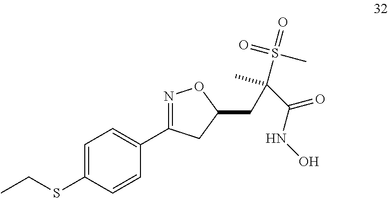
C1=CC(SCC)=CC=C1C1=NOC(CC(S(=O)(C)=O)(C(NO)=O)C)C1
